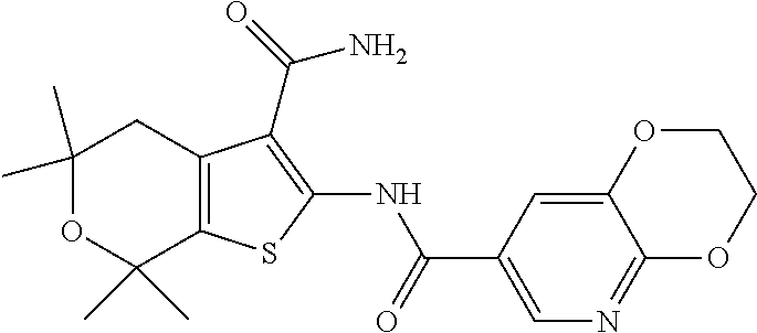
C1(C)(C)OC(C)(C)C2=C(C1)C(C(N)=O)=C(NC(=O)C1=CN=C3C(=C1)OCCO3)S2
